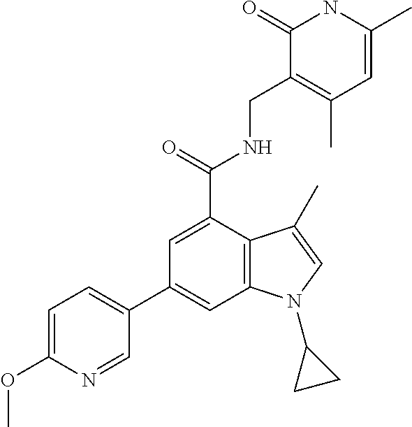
C1=C(C)NC(=O)C(CNC(C2=CC(C3=CC=C(OC)N=C3)=CC3=C2C(C)=CN3C2CC2)=O)=C1C
